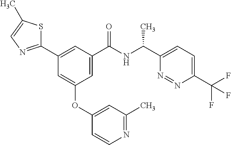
C1(C2=NC=C(C)S2)=CC(C(NC(C2=CC=C(C(F)(F)F)N=N2)C)=O)=CC(OC2=CC(C)=NC=C2)=C1
